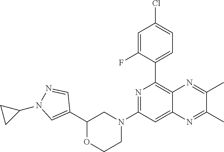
C1(C2=C3C(=CC(N4CCOC(C5=CN(C6CC6)N=C5)C4)=N2)N=C(C)C(C)=N3)=CC=C(Cl)C=C1F
